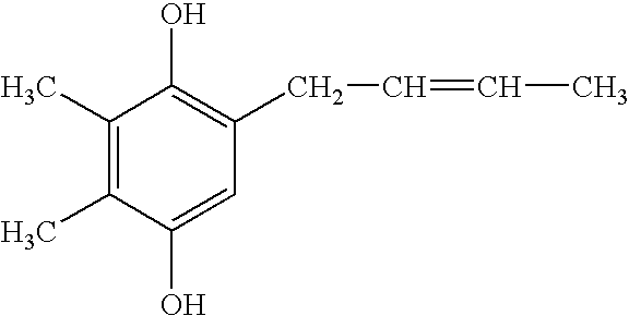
C1(C)=C(C)C(O)=CC(CC=CC)=C1O
